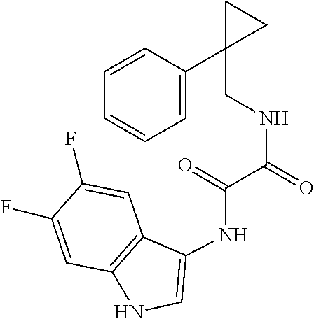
C(=O)(C(NCC1(C2=CC=CC=C2)CC1)=O)NC1=CNC2=C1C=C(F)C(F)=C2
